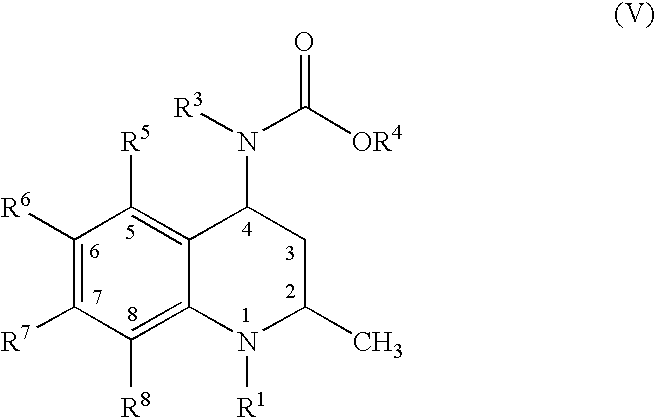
C1([R6])=C([R7])C([R8])=C2C(=C1[R5])C(N(C(=O)[OR4])[R3])CC(C)N2[R1]
